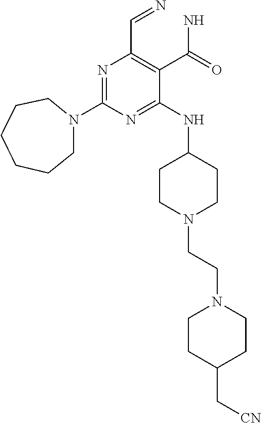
N1=C(N2CCCCCC2)N=C(NC2CCN(CCN3CCC(C[CN])CC3)CC2)C(C(N)=O)=C1C=N
